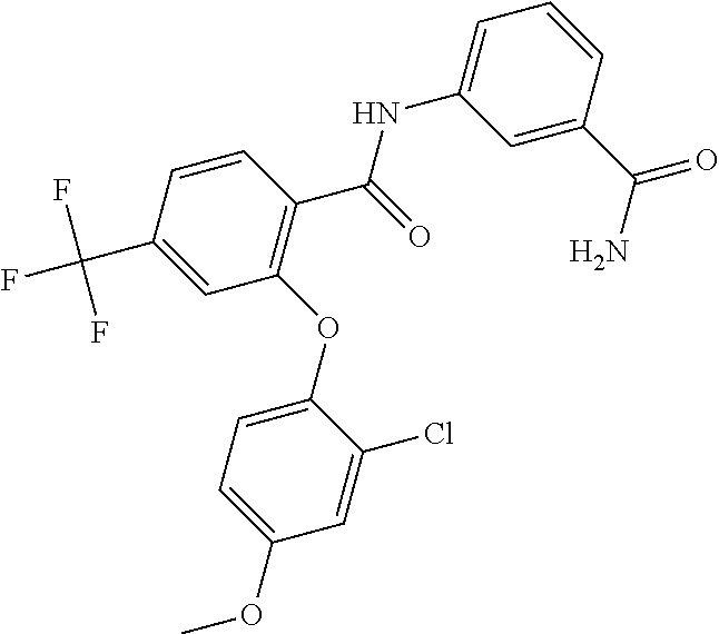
C1=CC(C(N)=O)=CC(NC(=O)C2=C(OC3=CC=C(OC)C=C3Cl)C=C(C(F)(F)F)C=C2)=C1
